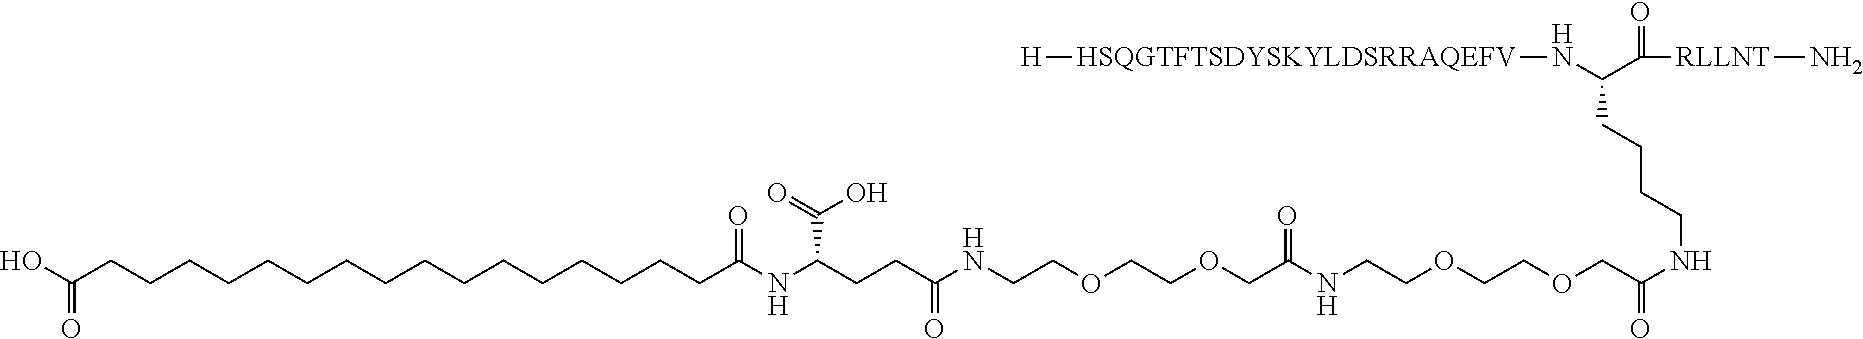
C(CCCCCCCCCCCCCCCCC(NC(CCC(NCCOCCOCC(NCCOCCOCC(NCCCCC(N[HSQGTFTSDYSKYLDSRRAQEFV][H])C(=O)[RLLNT]N)=O)=O)=O)C(=O)O)=O)(O)=O
